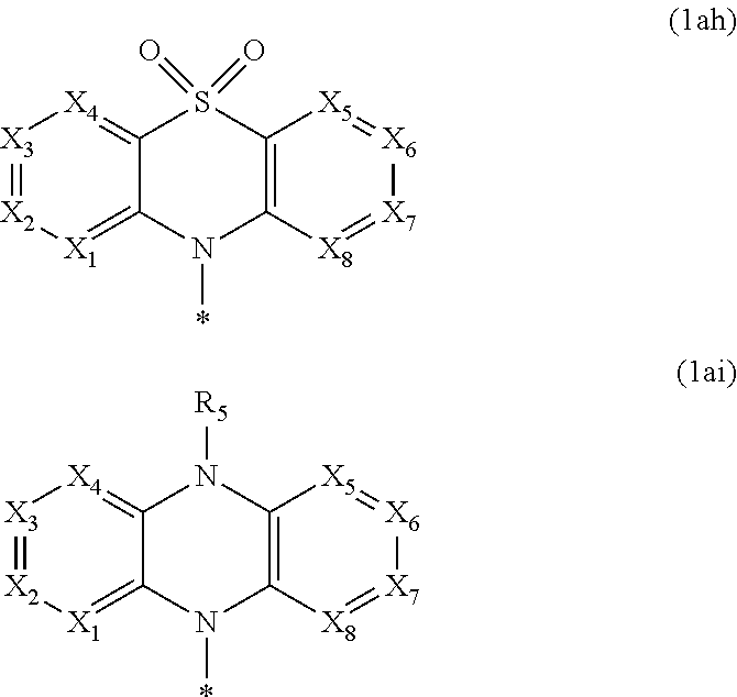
C12=[X4][X3]=[X2][X1]=C1N(*)C1=C([X5]=[X6][X7]=[X8]1)S2(=O)=O.C12=[X4][X3]=[X2][X1]=C1N(*)C1=C([X5]=[X6][X7]=[X8]1)N2[R5]
